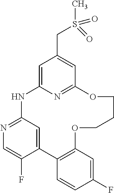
C12=CC(=NC=C1F)NC1=CC(CS(C)(=O)=O)=CC(=N1)OCCCOC1=C2C=CC(F)=C1
